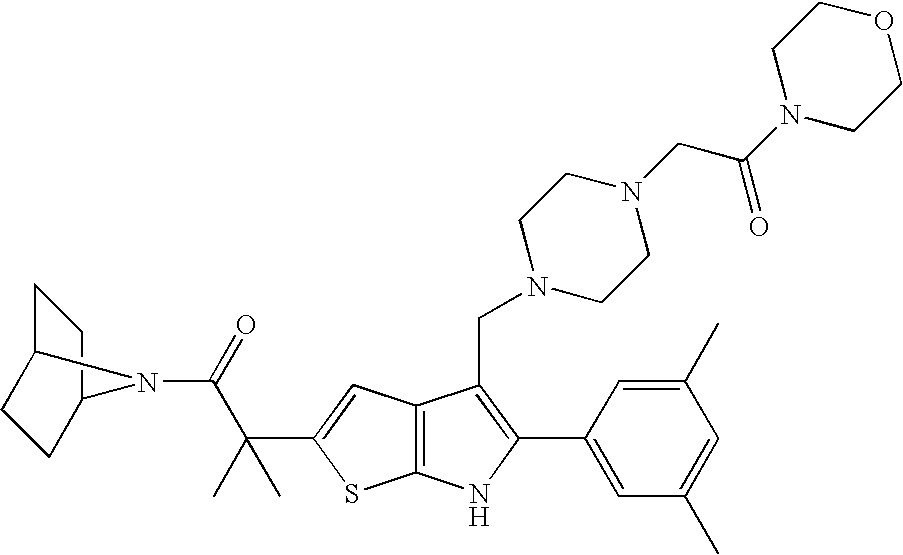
C1C2CCC(C1)N2C(=O)C(C1=CC2=C(S1)NC(C1=CC(C)=CC(C)=C1)=C2CN1CCN(CC(=O)N2CCOCC2)CC1)(C)C
